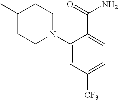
C1(C)CCN(C2=CC([CF3])=CC=C2C(=O)N)CC1
